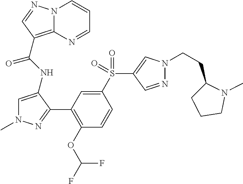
N12C(=C(C(NC3=CN(C)N=C3C3=C(OC(F)F)C=CC(S(C4=CN(CCC5CCCN5C)N=C4)(=O)=O)=C3)=O)C=N1)N=CC=C2
